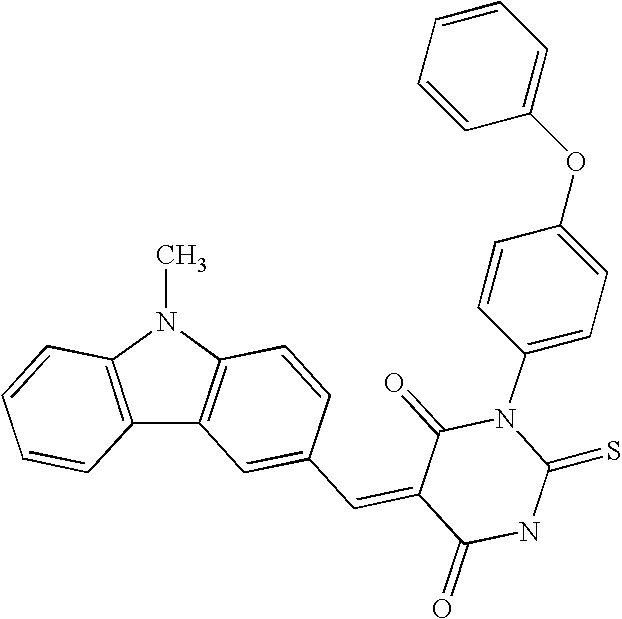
C12=C(N(C)C3=C1C=C(C=C1C(=O)NC(=S)N(C4=CC=C(OC5=CC=CC=C5)C=C4)C1=O)C=C3)C=CC=C2
